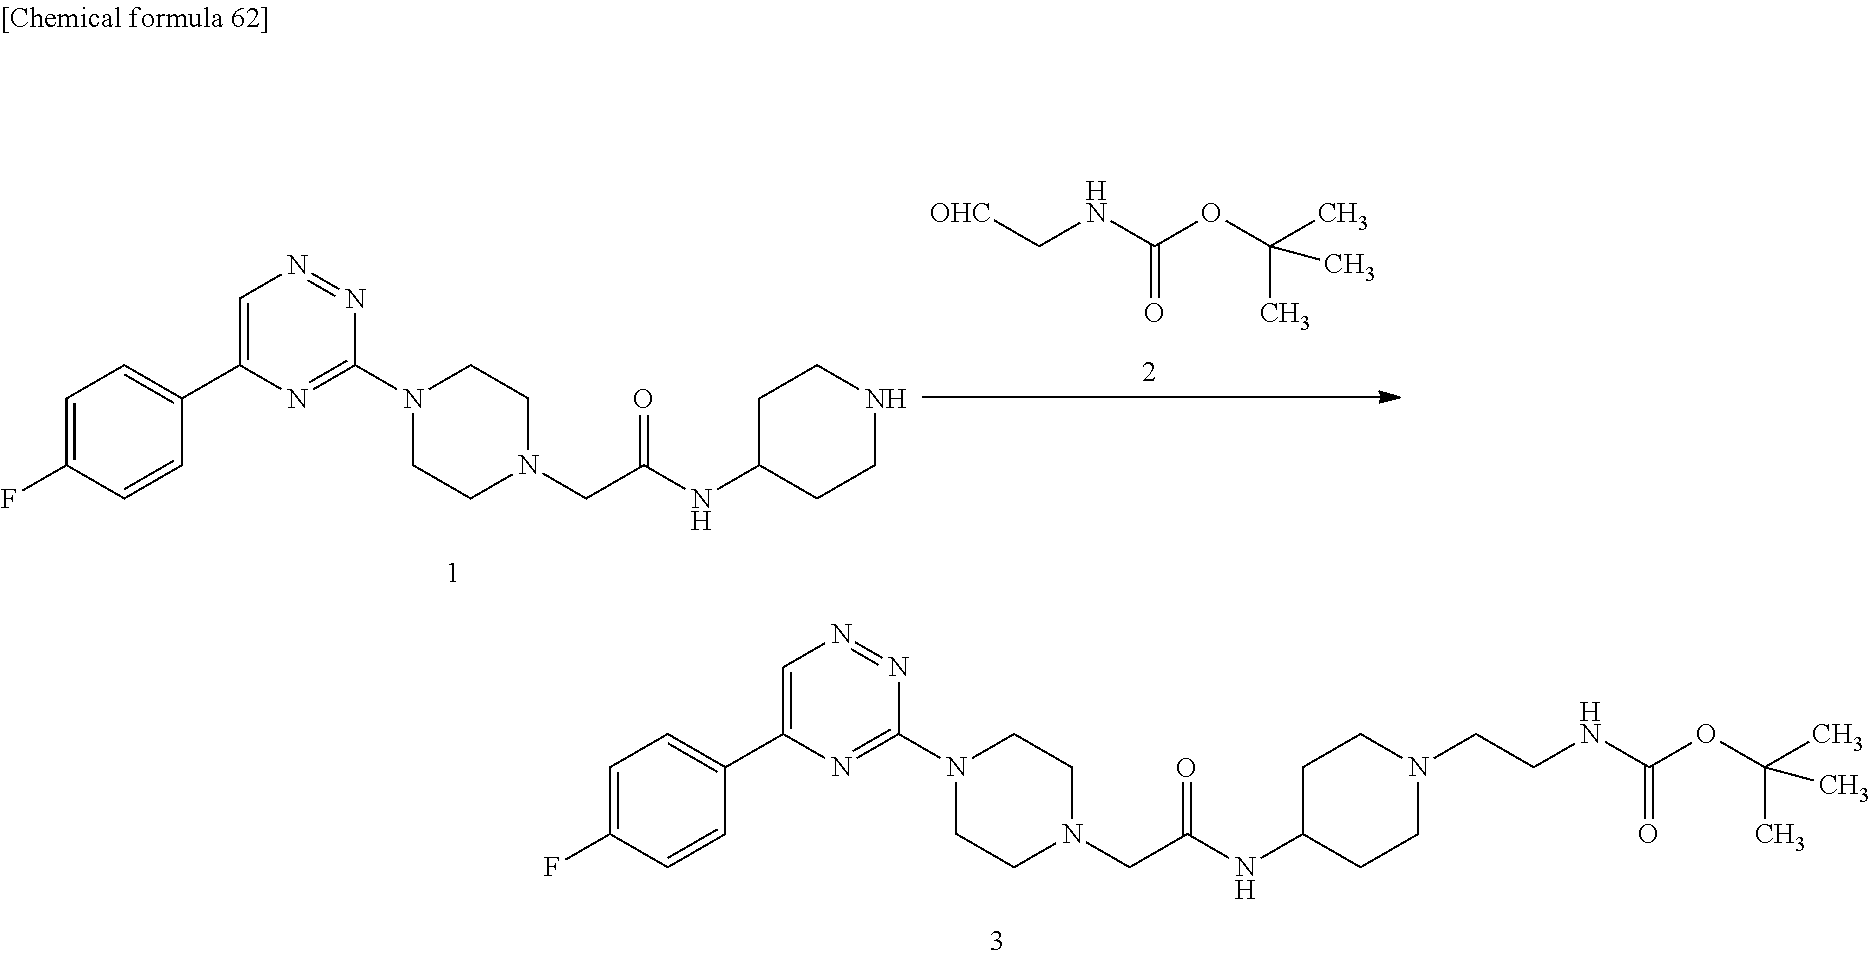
C1=C(F)C=CC(C2=CN=NC(N3CCN(CC(NC4CCN(CCNC(OC(C)(C)C)=O)CC4)=O)CC3)=N2)=C1.C1=C(F)C=CC(C2=CN=NC(N3CCN(CC(NC4CCNCC4)=O)CC3)=N2)=C1.N(C(OC(C)(C)C)=O)C[OHC]
